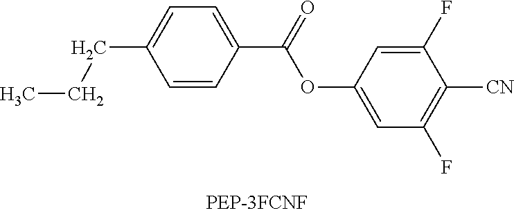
C1=CC(C(=O)OC2=CC(F)=C([CN])C(F)=C2)=CC=C1CCC
